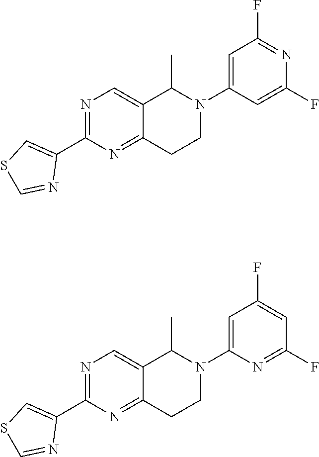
N1=C(C2=CSC=N2)N=C2C(=C1)C(C)N(C1=CC(F)=NC(F)=C1)CC2.N1=C(C2=CSC=N2)N=C2C(=C1)C(C)N(C1=CC(F)=CC(F)=N1)CC2
